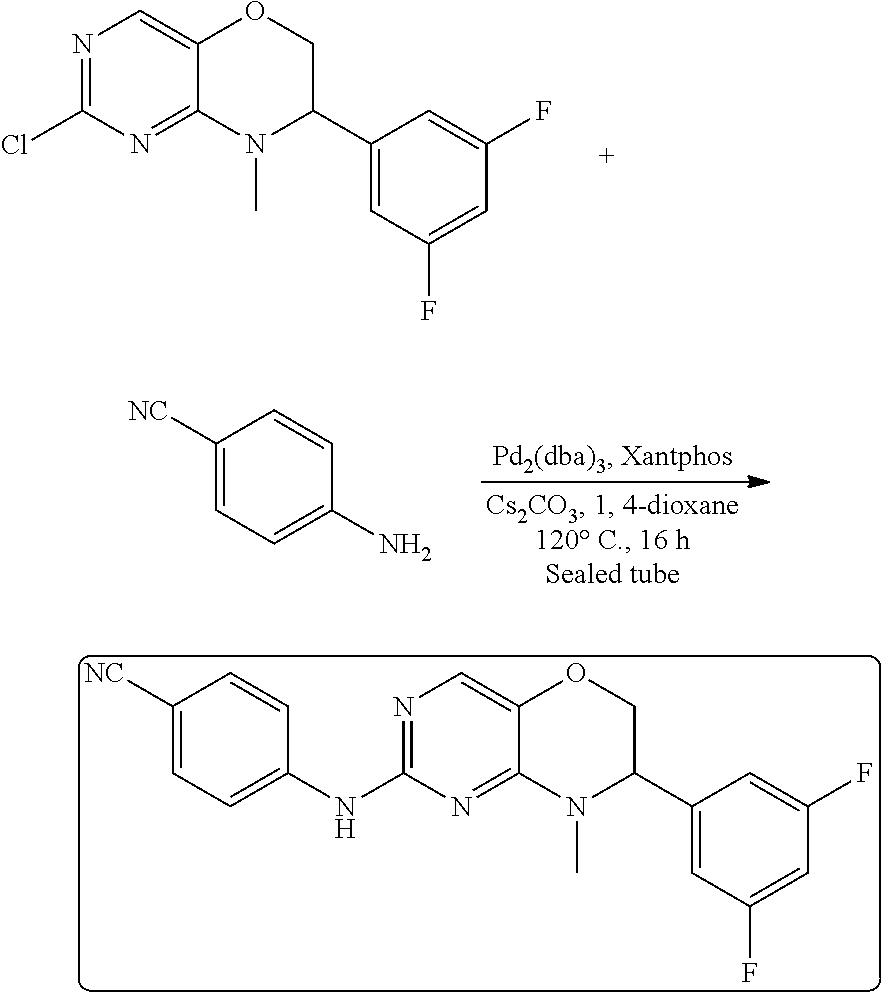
N1=C(Cl)N=C2C(=C1)OCC(C1=CC(F)=CC(F)=C1)N2C.[NC]C1=CC=C(N)C=C1.[NC]C1=CC=C(NC2=NC=C3C(=N2)N(C)C(C2=CC(F)=CC(F)=C2)CO3)C=C1
